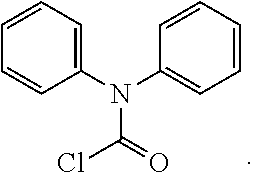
N(C(=O)Cl)(C1=CC=CC=C1)C1=CC=CC=C1
